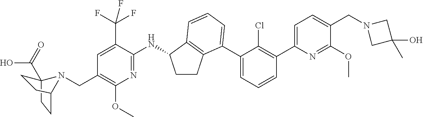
C12(C(=O)O)CCC(N1CC1=C(OC)N=C(NC3CCC4=C3C=CC=C4C3=CC=CC(C4=CC=C(CN5CC(C)(O)C5)C(OC)=N4)=C3Cl)C(C(F)(F)F)=C1)CC2
